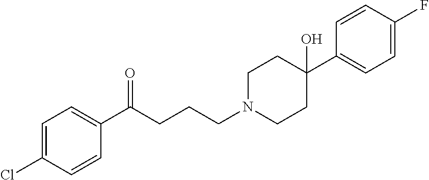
C1=C(Cl)C=CC(C(CCCN2CCC(C3=CC=C(F)C=C3)(O)CC2)=O)=C1
